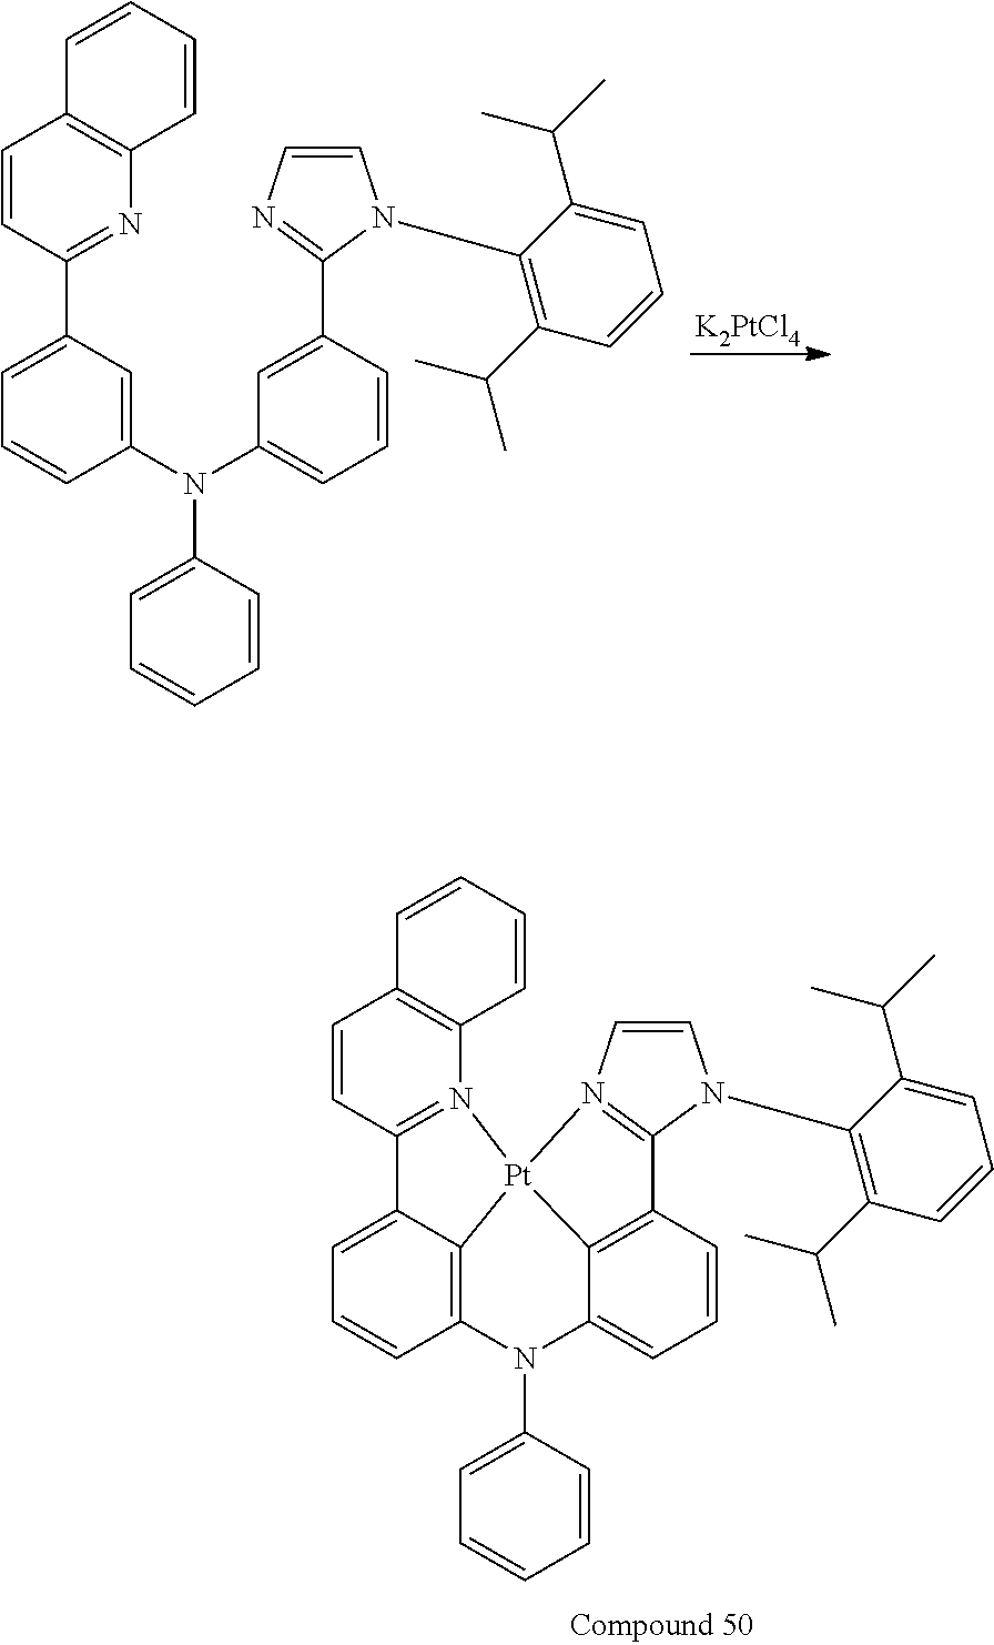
[K2PtCl4].C1=CC(C2=CC=CC(N(C3=CC=CC=C3)C3=CC=CC(C4=NC=CN4C4=C(C(C)C)C=CC=C4C(C)C)=C3)=C2)=NC2=C1C=CC=C2.C1=CC2=N(C3=C1C=CC=C3)[Pt]13C4=C(C=CC=C24)N(C2=CC=CC=C2)C2=CC=CC(=C21)C1=N3C=CN1C1=C(C(C)C)C=CC=C1C(C)C
